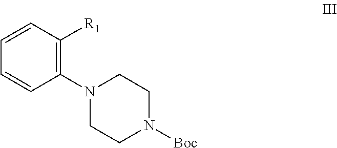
C1=CC(N2CCN([Boc])CC2)=C([R1])C=C1
